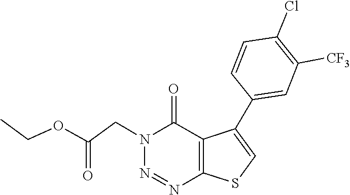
N1(CC(OCC)=O)N=NC2=C(C(C3=CC([CF3])=C(Cl)C=C3)=CS2)C1=O
